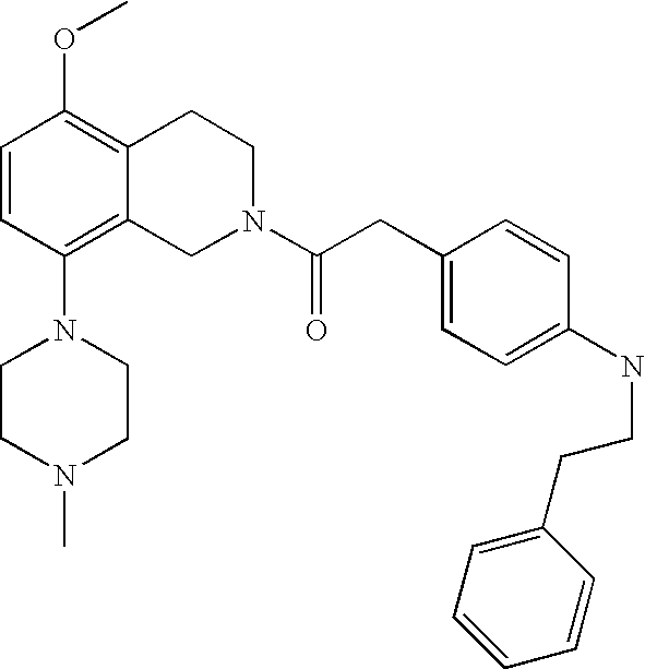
C1=CC(N2CCN(C)CC2)=C2C(=C1OC)CCN(C(CC1=CC=C(NCCC3=CC=CC=C3)C=C1)=O)C2
